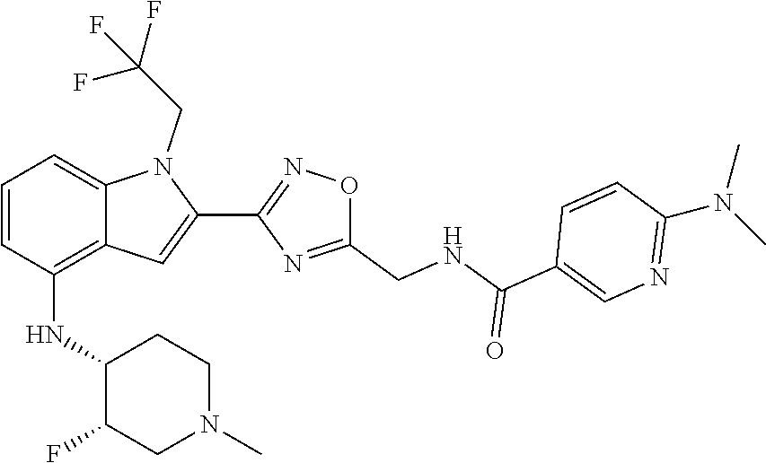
C1(C2=CC3=C(NC4C(F)CN(C)CC4)C=CC=C3N2CC(F)(F)F)=NOC(CNC(C2=CN=C(N(C)C)C=C2)=O)=N1
